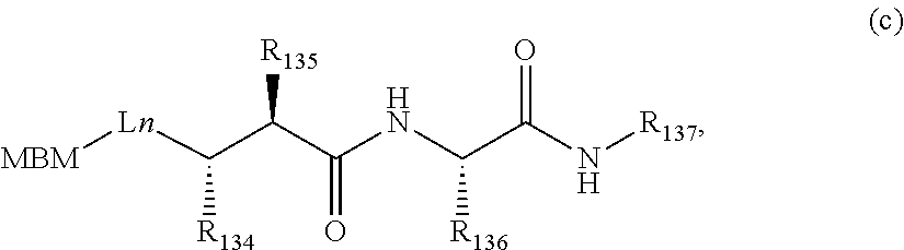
[MBM][Ln]C(C(C(NC(C(N[R137])=O)[R136])=O)[R135])[R134]
